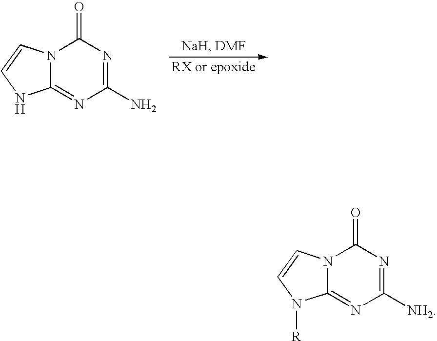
N12C(=NC(N)=NC1=O)NC=C2.N12C(=NC([NH2])=NC1=O)N([R])C=C2
